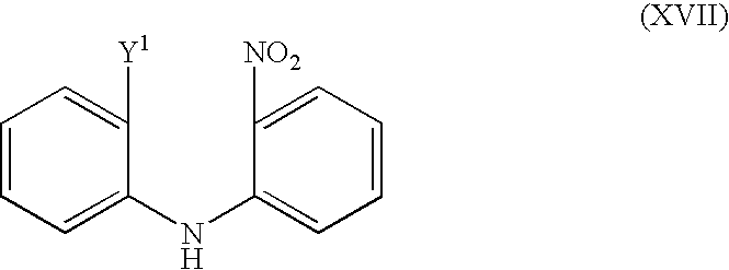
C1=CC=C(NC2=CC=CC=C2[NO2])C([Y1])=C1
